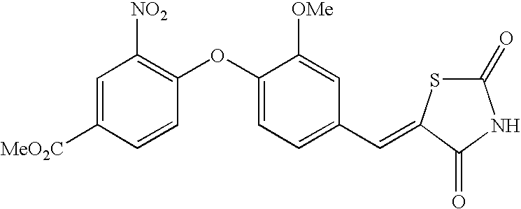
C1=C([MeO2C])C=CC(OC2=CC=C(C=C3SC(=O)NC3=O)C=C2[OMe])=C1[NO2]
